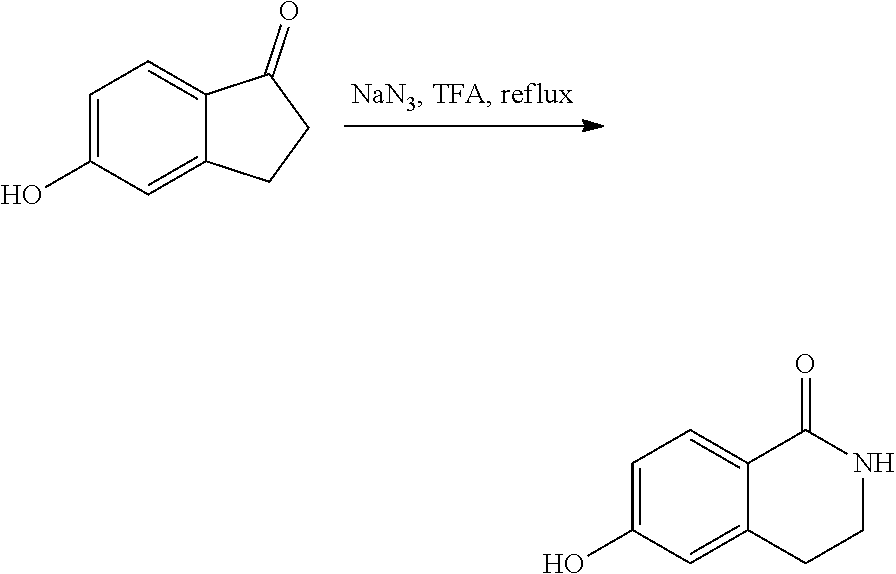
C1=C(O)C=C2C(=C1)C(=O)CC2.C1=C(O)C=C2C(=C1)C(=O)NCC2
